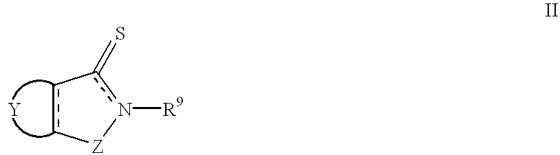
c1c[Z]n([R9])c-1=S
